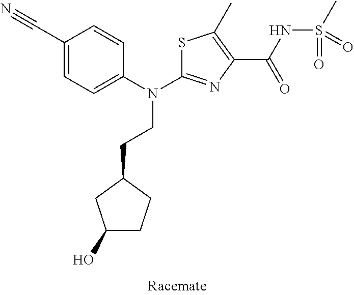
S1C(N(C2=CC=C(C#N)C=C2)CCC2CC(O)CC2)=NC(C(NS(C)(=O)=O)=O)=C1C
